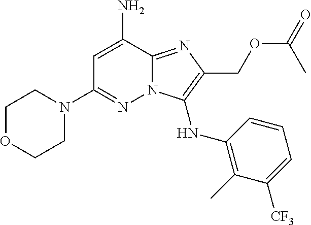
NC1=CC(N2CCOCC2)=NN2C1=NC(COC(=O)C)=C2NC1=C(C)C([CF3])=CC=C1
